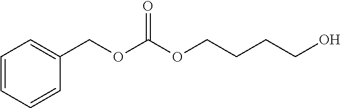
C1(COC(OCCCCO)=O)=CC=CC=C1
